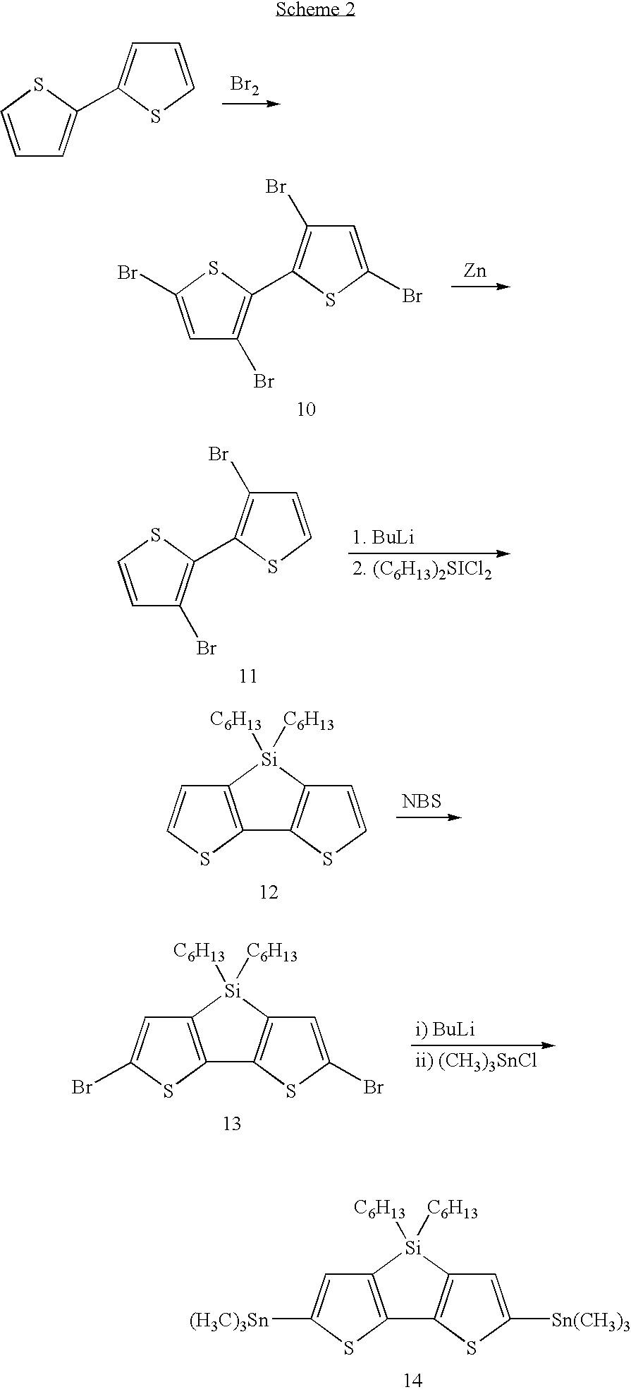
C1=CSC(C2=CC=CS2)=C1.[Br2].C1=C(Br)SC(C2=C(Br)C=C(Br)S2)=C1Br.[Zn].C1=CSC(C2=C(Br)C=CS2)=C1Br.[1. BuLi].[2. (C6H13)2SICl2].C12=C([Si]([C6H13])([C6H13])C3=C1SC=C3)C=CS2.[NBS].C12=C([Si]([C6H13])([C6H13])C3=C1SC(Br)=C3)C=C(Br)S2.[i) BuLi].[ii) (CH3)3SnCl].C12=C([Si]([C6H13])([C6H13])C3=C1SC([Sn(CH3)3])=C3)C=C([(H3C)3Sn])S2
